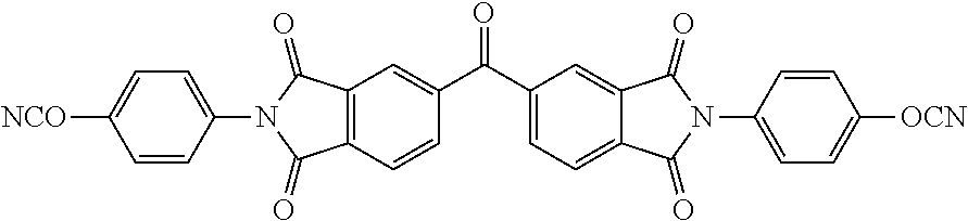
C1=CC(N2C(=O)C3=C(C2=O)C=C(C(C2=CC=C4C(=C2)C(=O)N(C2=CC=C([OCN])C=C2)C4=O)=O)C=C3)=CC=C1[NCO]
